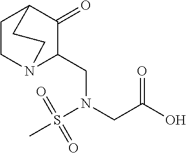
C1CN2C(CN(CC(O)=O)S(C)(=O)=O)C(=O)C1CC2
